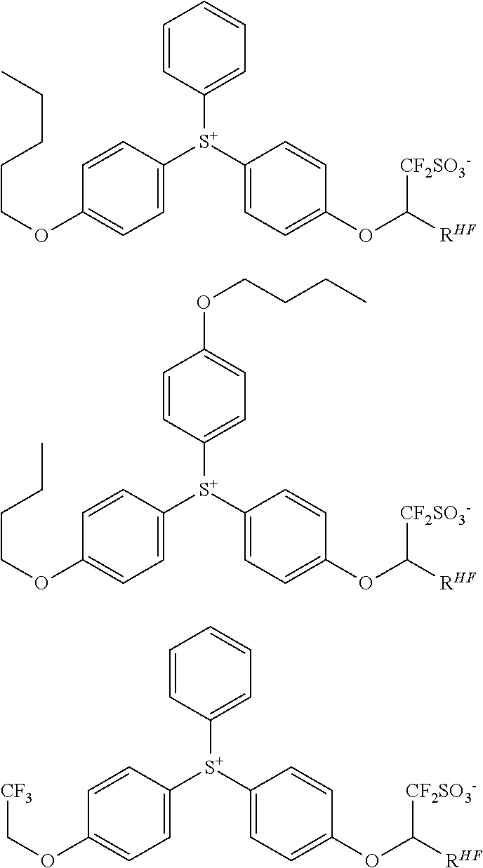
C1=CC([S+](C2=CC=C(OC([RHF])[CF2SO3-])C=C2)C2=CC=C(OCCCCC)C=C2)=CC=C1.C1=CC([S+](C2=CC=C(OC([RHF])[CF2SO3-])C=C2)C2=CC=C(OCCCC)C=C2)=CC=C1OCCCC.C1=CC([S+](C2=CC=C(OC([RHF])[CF2SO3-])C=C2)C2=CC=C(OC[CF3])C=C2)=CC=C1
